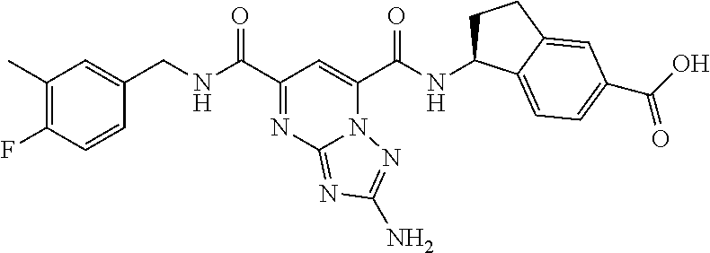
C1(C)=C(F)C=CC(CNC(C2=NC3=NC(N)=NN3C(C(NC3CCC4=CC(C(=O)O)=CC=C34)=O)=C2)=O)=C1
